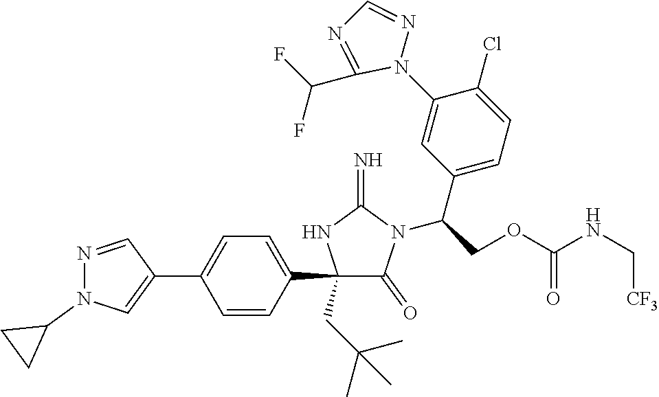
C1(C2=CN(C3CC3)N=C2)=CC=C(C2(CC(C)(C)C)C(=O)N(C(C3=CC=C(Cl)C(N4N=CN=C4C(F)F)=C3)COC(=O)NC[CF3])C(=N)N2)C=C1
